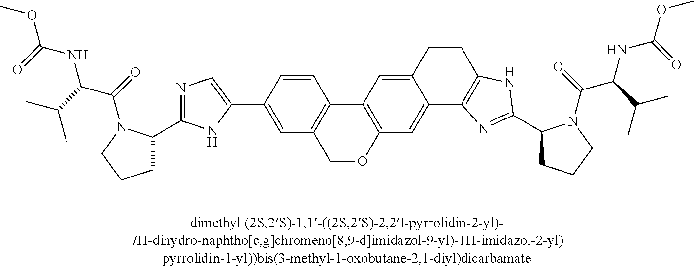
C1=CC2=C(C=C1C1=CN=C(C3CCCN3C(C(NC(=O)OC)C(C)C)=O)N1)COC1=C2C=C2C(=C1)C1=C(CC2)NC(C2CCCN2C(C(NC(=O)OC)C(C)C)=O)=N1
